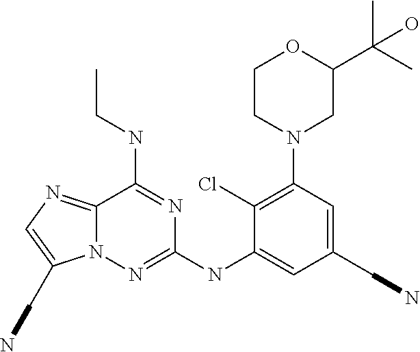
C12=NC=C(CN)N1N=C(NC1=CC(CN)=CC(N3CC(C(C)(C)O)OCC3)=C1Cl)N=C2NCC
